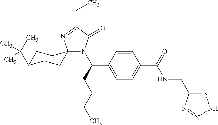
N1(C(CCCC)C2=CC=C(C(=O)NCC3=NNN=N3)C=C2)C(=O)C(CC)=NC12CCC(C(C)(C)C)CC2
